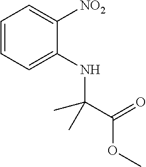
C1=CC=C(NC(C)(C(OC)=O)C)C([NO2])=C1
